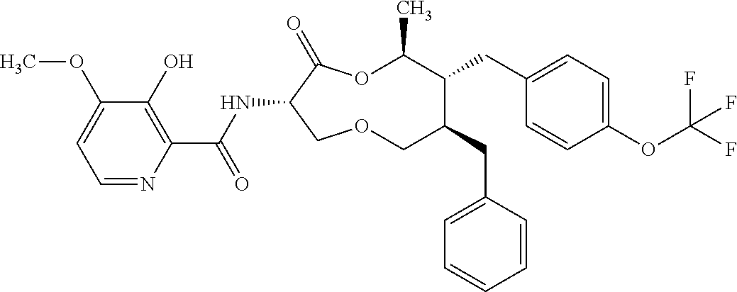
C1(O)=C(C(NC2C(=O)OC(C)C(CC3=CC=C(OC(F)(F)F)C=C3)C(CC3=CC=CC=C3)COC2)=O)N=CC=C1OC
